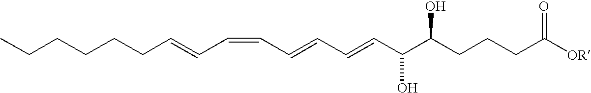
CCCCCCC=CC=CC=CC=CC(C(CCCC([OR])=O)O)O
